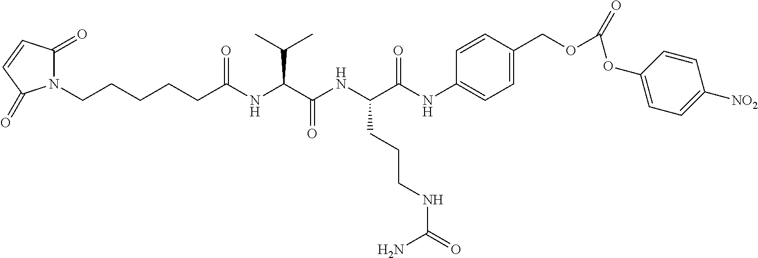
N1(CCCCCC(NC(C(NC(C(NC2=CC=C(COC(OC3=CC=C([NO2])C=C3)=O)C=C2)=O)CCCNC(=O)N)=O)C(C)C)=O)C(=O)C=CC1=O
